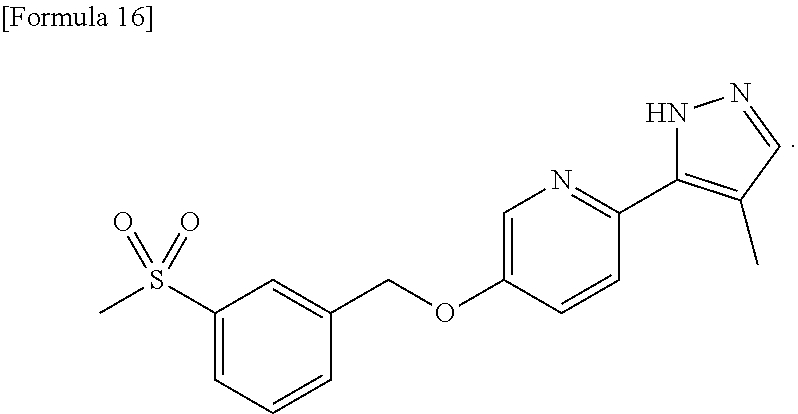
C1(COC2=CN=C(C3=C(C)C=NN3)C=C2)=CC(S(C)(=O)=O)=CC=C1
